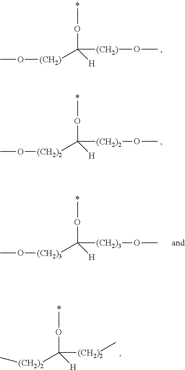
COC([(CH2)]OC)([H])[(CH2)]OC.COC([(CH2)2]OC)([H])[(CH2)2]OC.COC([(CH2)3]OC)([H])[(CH2)3]OC.COC([(CH2)2]C)([H])[(CH2)2]C
